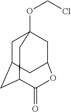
C1C2CC3C(=O)OC(CC1(OCCl)C3)C2
